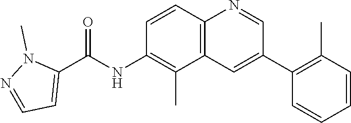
C12=C(C(C)=C(NC(C3=CC=NN3C)=O)C=C1)C=C(C1=C(C)C=CC=C1)C=N2
